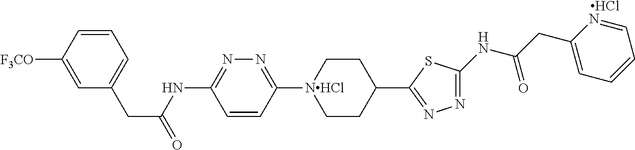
C1=C([F3CO])C=CC=C1CC(=O)NC1=NN=C([NHCl]2CCC(C3=NN=C(NC(CC4=CC=CC=N4)=O)S3)CC2)C=C1.Cl
